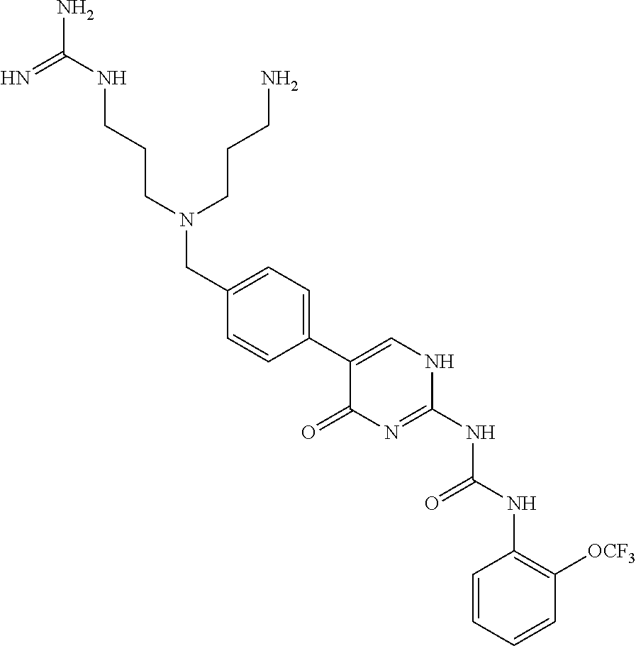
C1=CC=CC([OCF3])=C1NC(NC1=NC(=O)C(C2=CC=C(CN(CCCN)CCCNC(N)=N)C=C2)=CN1)=O
